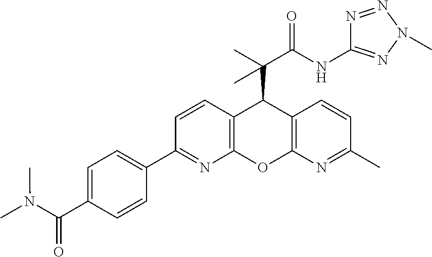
C12=C(N=C(C)C=C1)OC1=C(C2C(C)(C(NC2=NN(C)N=N2)=O)C)C=CC(C2=CC=C(C(=O)N(C)C)C=C2)=N1
